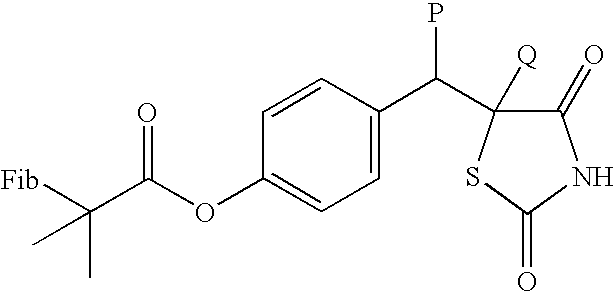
C(C(OC1=CC=C(C(P)C2([Q])C(=O)NC(=O)S2)C=C1)=O)([Fib])(C)C
